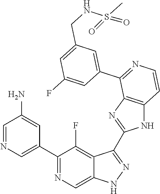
C1=NC=C(C2=NC=C3C(=C2F)C(C2=NC4=C(N2)C=CN=C4C2=CC(CNS(C)(=O)=O)=CC(F)=C2)=NN3)C=C1N
